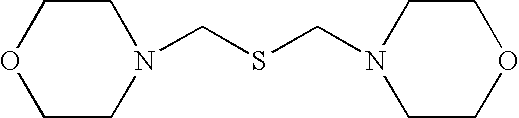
N1(CSCN2CCOCC2)CCOCC1
